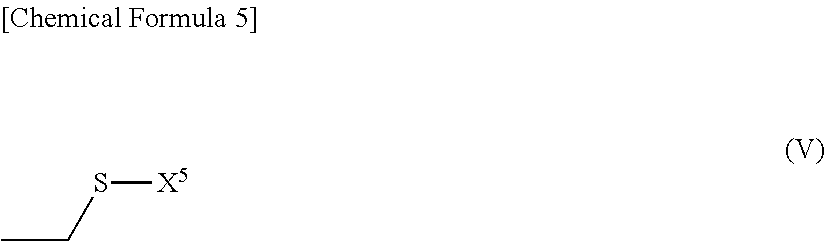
CCS[X5]
